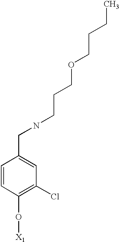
C1=CC(O[X1])=C(Cl)C=C1CNCCCOCCCC
